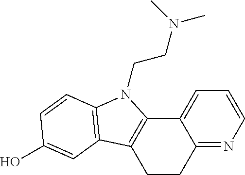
C12=CC=CN=C1CCC1=C2N(CCN(C)C)C2=C1C=C(O)C=C2
